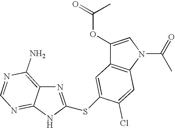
N1=C(SC2=CC3=C(N(C(=O)C)C=C3OC(=O)C)C=C2Cl)NC2=NC=NC(N)=C12
